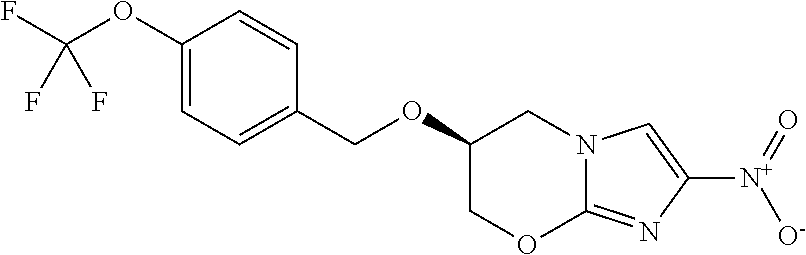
C1(OC(F)(F)F)=CC=C(COC2COC3=NC([N+](=O)[O-])=CN3C2)C=C1
